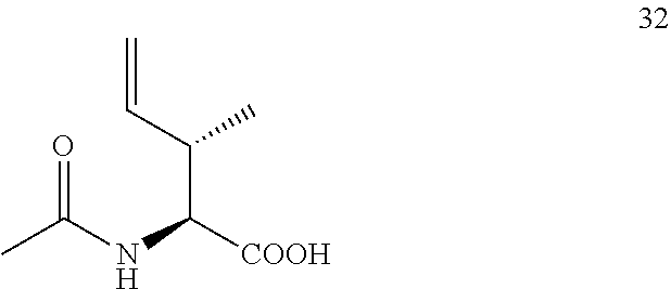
O=C(C)NC(C(C=C)C)[COOH]
